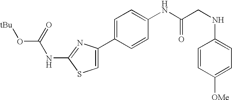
C1=CC(NC(CNC2=CC=C([OMe])C=C2)=O)=CC=C1C1=CSC(NC(O[tBu])=O)=N1
